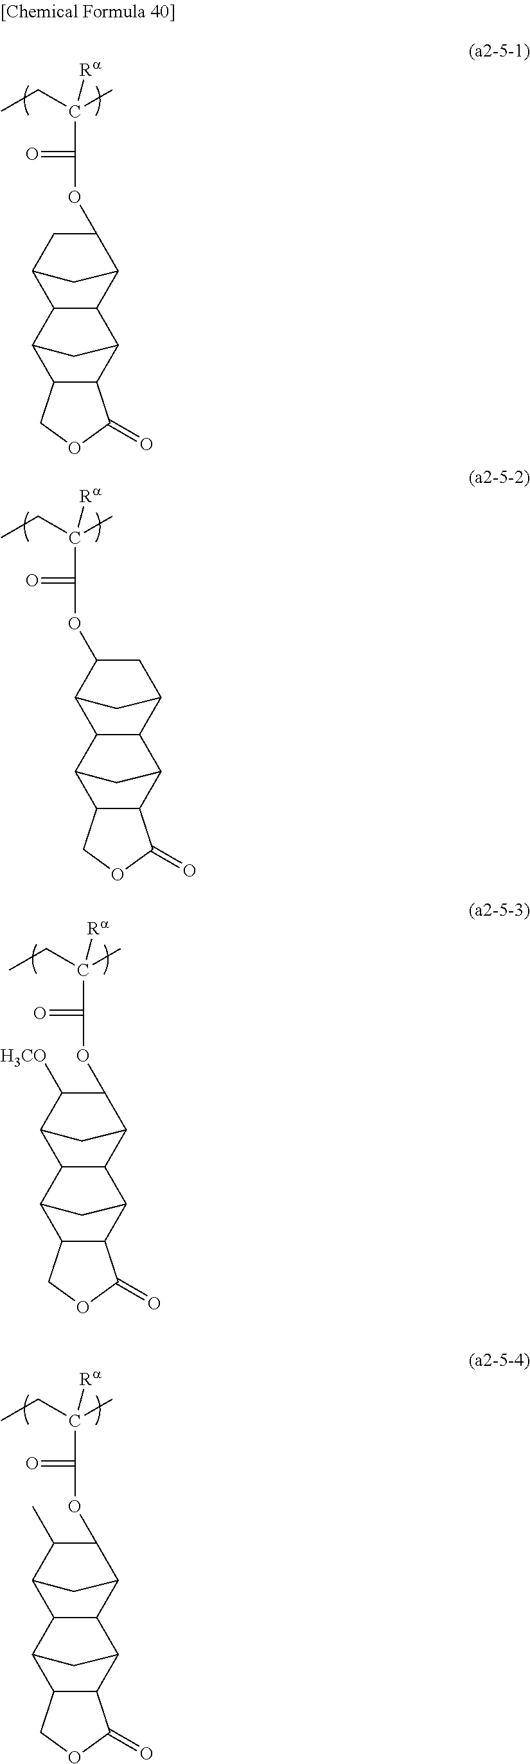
CCC(C)([Ra])C(=O)OC1CC2C3C4C5C(C(C4)C3C1C2)COC5=O.CCC(C)([Ra])C(=O)OC1C2C3C4C5C(C(C4)C3C(C1C)C2)COC5=O.CCC(C)([Ra])C(=O)OC1C2C3C4C5C(C(C4)C3C(C1)C2)COC5=O.CCC(C)([Ra])C(=O)OC1C2C3C4C5C(C(C4)C3C(C1[H3CO])C2)COC5=O
